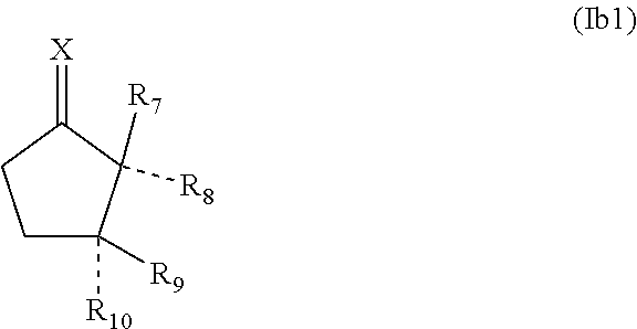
C1C([R9])([R10])C([R8])([R7])C(=[X])C1
